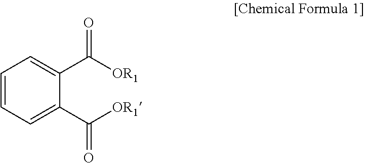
C1=CC=C(C([OR1])=O)C(C([OR1])=O)=C1
